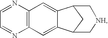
C1=NC2=C(N=C1)C=C1C(=C2)C2CC1C[NH]C2
